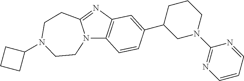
N12C3=C(N=C1CCN(C1CCC1)CC2)C=C(C1CN(C2=NC=CC=N2)CCC1)C=C3
